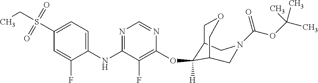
C1(NC2=NC=NC(OC3([H])C4COCC3CN(C(OC(C)(C)C)=O)C4)=C2F)=CC=C(S(CC)(=O)=O)C=C1F
